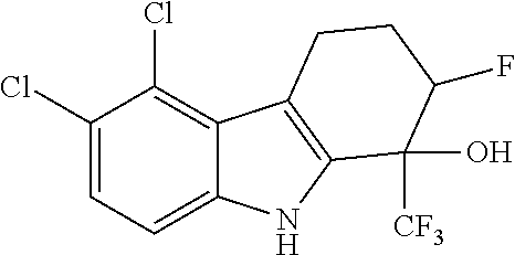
C1(Cl)=CC=C2C(=C1Cl)C1=C(N2)C([CF3])(O)C(F)CC1
